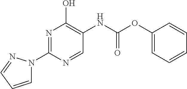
N1=C(N2C=CC=N2)N=CC(NC(=O)OC2=CC=CC=C2)=C1O
